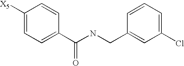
C1([X5])=CC=C(C(NCC2=CC(Cl)=CC=C2)=O)C=C1
